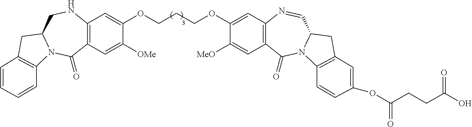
C12=C(C=C([OMe])C(OCCCOC3=CC4=C(C=C3[MeO])C(=O)N3C(C=N4)CC4=C3C=CC(OC(CCC(O)=O)=O)=C4)=C1)C(=O)N1C(CN2)CC2=C1C=CC=C2
